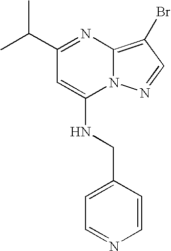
C1=NC=CC(CNC2=CC(C(C)C)=NC3=C(Br)C=NN23)=C1
